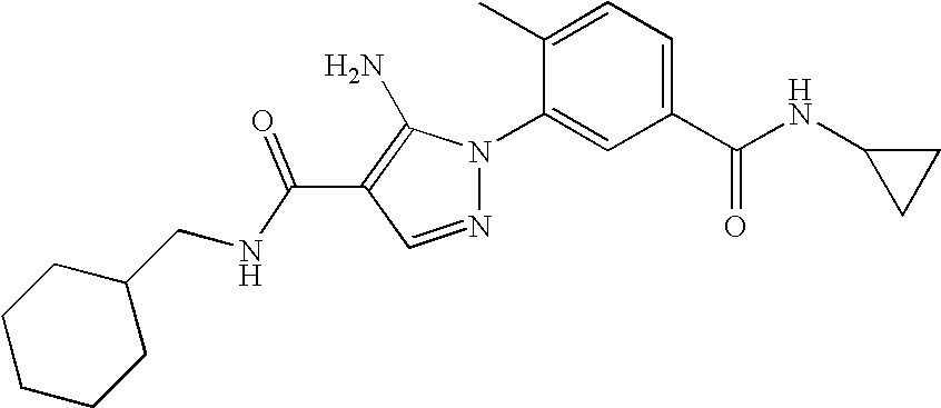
C(C1=C(N)N(C2=CC(C(NC3CC3)=O)=CC=C2C)N=C1)(=O)NCC1CCCCC1
